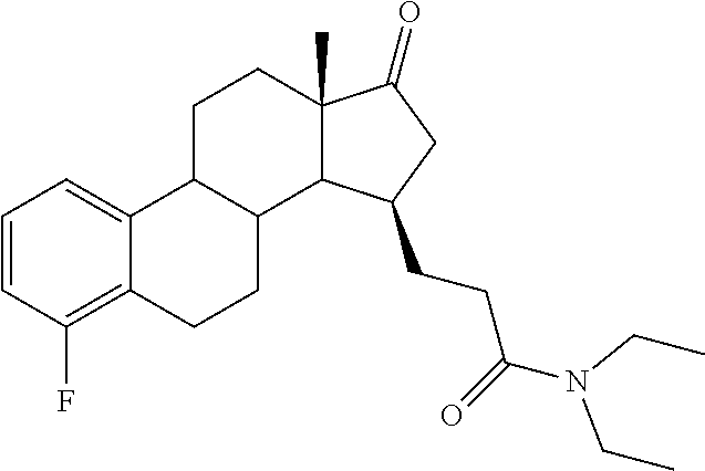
C1=CC(F)=C2C(=C1)C1C(CC2)C2C(C)(CC1)C(=O)CC2CCC(N(CC)CC)=O
